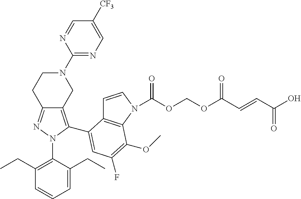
C12=NN(C3=C(CC)C=CC=C3CC)C(C3=CC(F)=C(OC)C4=C3C=CN4C(OCOC(C=CC(O)=O)=O)=O)=C1CN(C1=NC=C([CF3])C=N1)CC2
